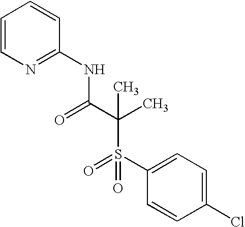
C1=CN=C(NC(C(C)(S(C2=CC=C(Cl)C=C2)(=O)=O)C)=O)C=C1
